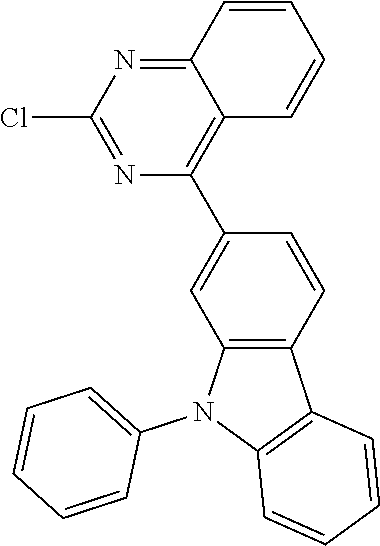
C12=NC(Cl)=NC(C3=CC4=C(C=C3)C3=C(N4C4=CC=CC=C4)C=CC=C3)=C1C=CC=C2
